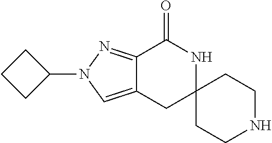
C12=NN(C3CCC3)C=C1CC1(NC2=O)CCNCC1
